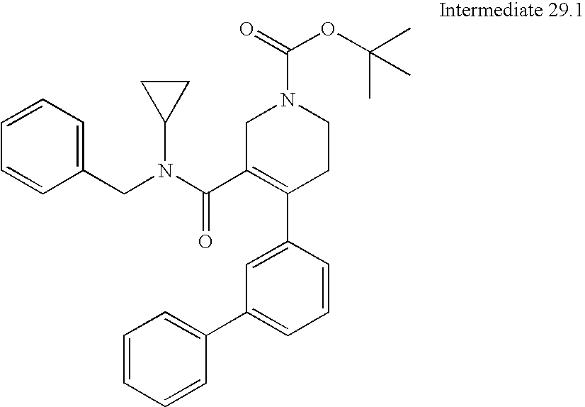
C1(CN(C(C2=C(C3=CC(C4=CC=CC=C4)=CC=C3)CCN(C(=O)OC(C)(C)C)C2)=O)C2CC2)=CC=CC=C1
